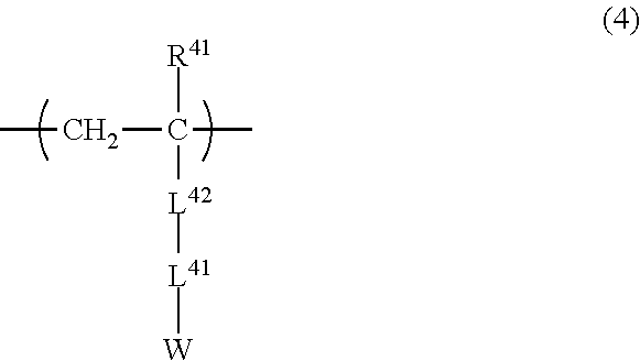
C(C(C)([R41])[L42][L41][W])C
